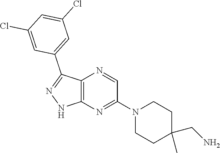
C12=C(N=C(N3CCC(C)(CN)CC3)C=N1)NN=C2C1=CC(Cl)=CC(Cl)=C1
